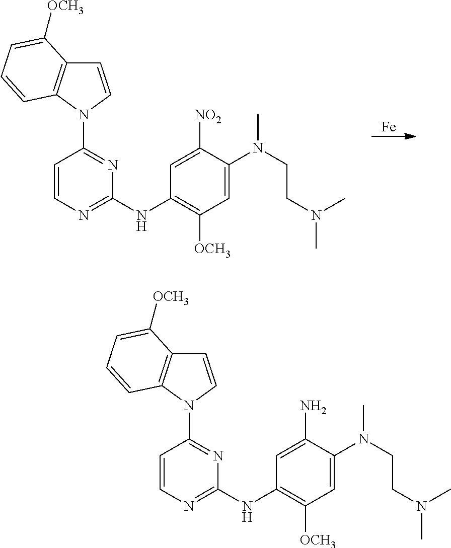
C1=CN=C(NC2=C([OCH3])C=C(N(CCN(C)C)C)C([NO2])=C2)N=C1N1C=CC2=C1C=CC=C2[OCH3].[Fe].C1=CN=C(NC2=C([OCH3])C=C(N(CCN(C)C)C)C(N)=C2)N=C1N1C=CC2=C1C=CC=C2[OCH3]
